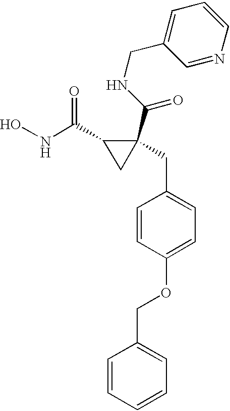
ONC(C1CC1(CC1=CC=C(OCC2=CC=CC=C2)C=C1)C(=O)NCC1=CC=CN=C1)=O
